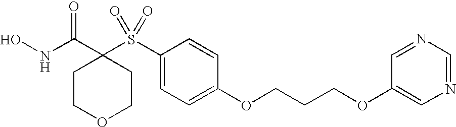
N(C(C1(S(C2=CC=C(OCCCOC3=CN=CN=C3)C=C2)(=O)=O)CCOCC1)=O)O
